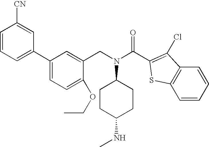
C1=CC=C(C2=CC=C(OCC)C(CN(C3CCC(NC)CC3)C(C3=C(Cl)C4=C(S3)C=CC=C4)=O)=C2)C=C1[CN]
